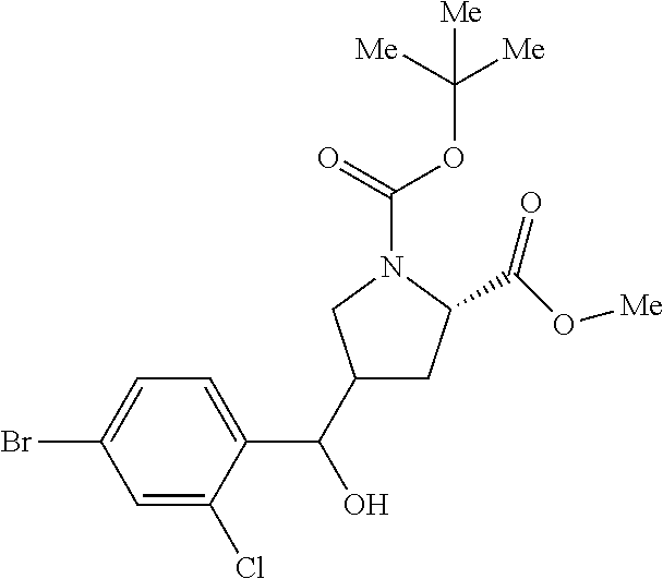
C1(C(C2=CC=C(Br)C=C2Cl)O)CC(C(O[Me])=O)N(C(=O)OC([Me])([Me])[Me])C1
